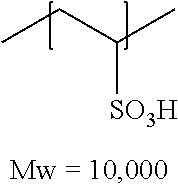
C([SO3H])(CC)C
